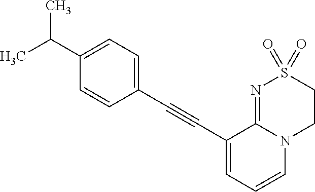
C(C1=CC=C(C(C)C)C=C1)#CC1=CC=CN2C1=NS(=O)(=O)CC2
